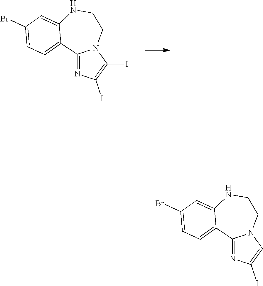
C1(I)=C(I)N=C2N1CCNC1=CC(Br)=CC=C21.C1=C(I)N=C2N1CCNC1=CC(Br)=CC=C21
